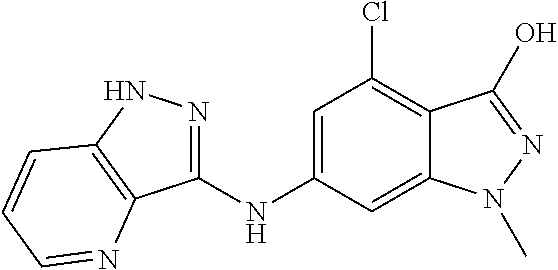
C1(NC2=CC(Cl)=C3C(=C2)N(C)N=C3O)=NNC2=C1N=CC=C2
